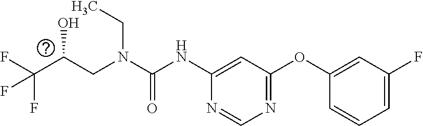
C(C(F)(F)F)(O)CN(CC)C(=O)NC1=CC(OC2=CC(F)=CC=C2)=NC=N1
